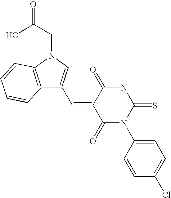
C(=C1C(=O)N(C2=CC=C(Cl)C=C2)C(=S)NC1=O)C1=CN(CC(O)=O)C2=C1C=CC=C2
